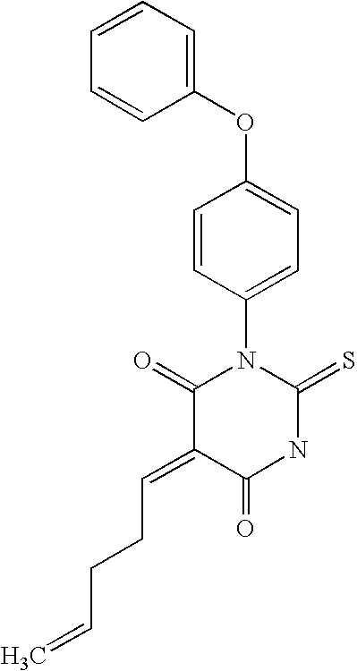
C1(OC2=CC=CC=C2)=CC=C(N2C(=O)C(=CCCC=C)C(=O)NC2=S)C=C1
